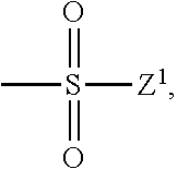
CS([Z1])(=O)=O
